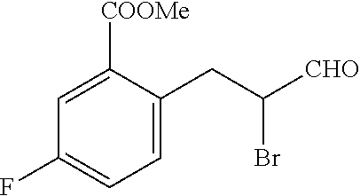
C1([COOMe])=CC(F)=CC=C1CC([CHO])Br
